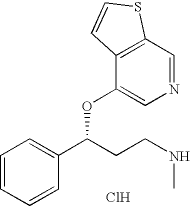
C1=CC=CC(C(CCNC)OC2=CN=CC3=C2C=CS3)=C1.Cl
